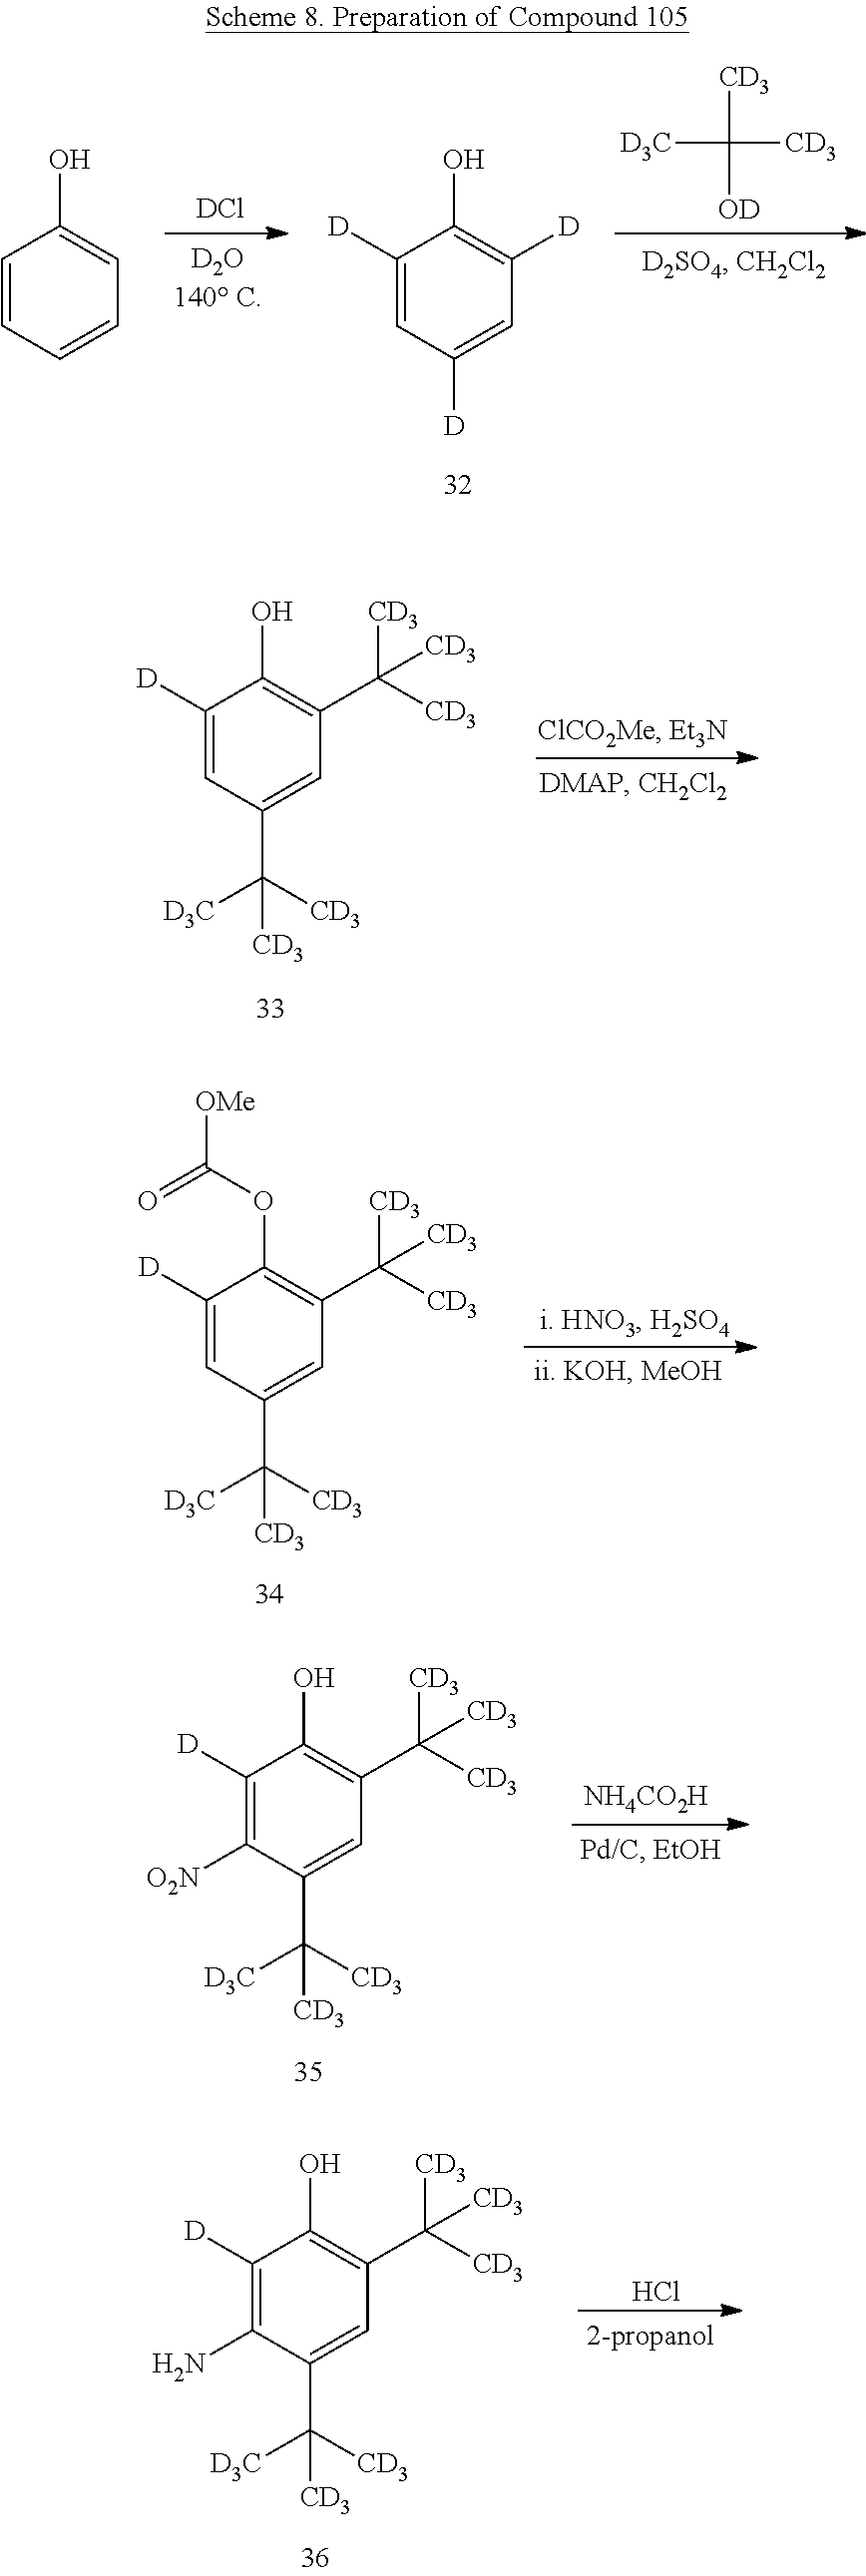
C1=CC=CC=C1O.[DCl].C1([D])=CC([D])=CC([D])=C1O.[D3C]C([CD3])([CD3])[OD].C1([D])=CC(C([CD3])([D3C])[CD3])=CC(C([CD3])([CD3])[CD3])=C1O.C1([D])=CC(C([CD3])([D3C])[CD3])=CC(C([CD3])([CD3])[CD3])=C1OC([OMe])=O.C1([D])=C([O2N])C(C([CD3])([D3C])[CD3])=CC(C([CD3])([CD3])[CD3])=C1O.[NH4CO2H].C1([D])=C(N)C(C([CD3])([D3C])[CD3])=CC(C([CD3])([CD3])[CD3])=C1O.Cl
